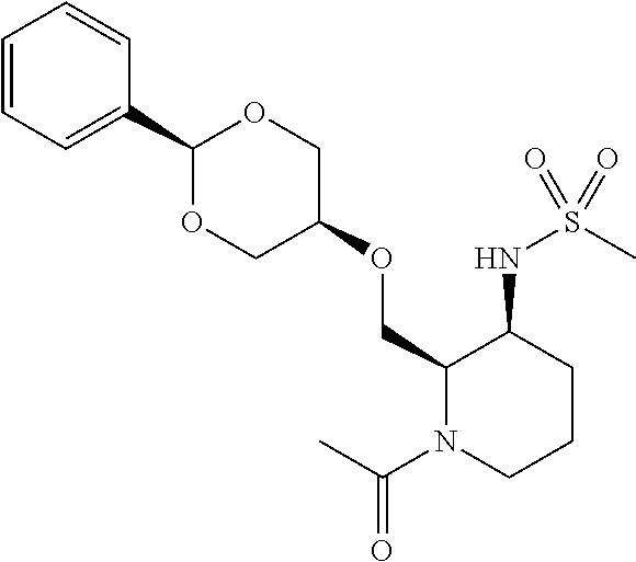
C1(COC2COC(C3=CC=CC=C3)OC2)N(C(C)=O)CCCC1NS(C)(=O)=O
